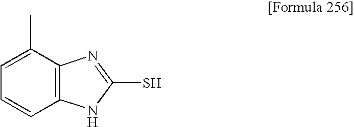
C1=C(C)C2=C(C=C1)NC(S)=N2
